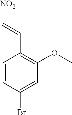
C1(C=C[NO2])=C(OC)C=C(Br)C=C1
